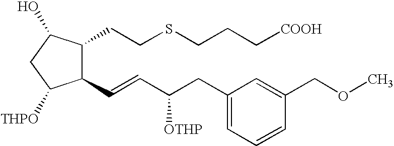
C1(C=CC(CC2=CC=CC(COC)=C2)[OTHP])C(CCSCCC[COOH])C(O)CC1[THPO]
